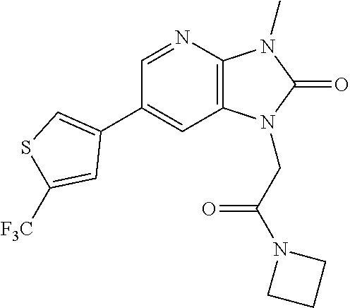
C1(C2=CSC([F3C])=C2)=CC2=C(N=C1)N(C)C(=O)N2CC(N1CCC1)=O
